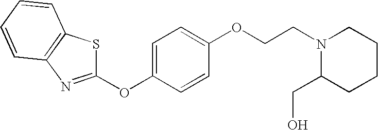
C1(OCCN2C(CO)CCCC2)=CC=C(OC2=NC3=C(C=CC=C3)S2)C=C1
